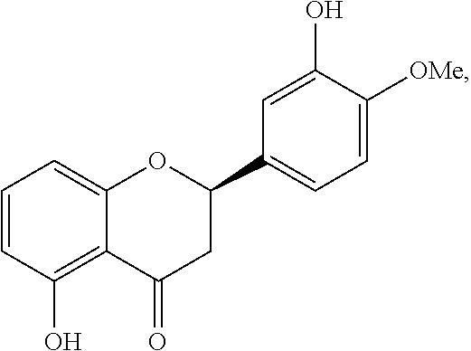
C1=CC(O)=C2C(=C1)OC(C1=CC=C([OMe])C(O)=C1)CC2=O
